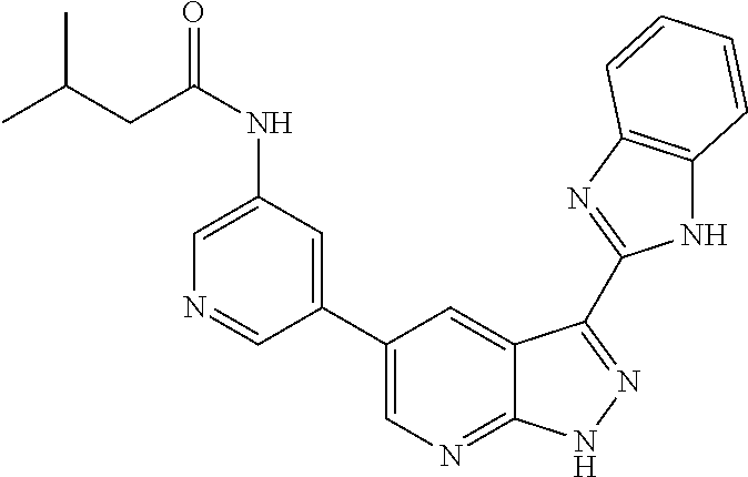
C1(C2=CN=C3C(=C2)C(C2=NC4=C(N2)C=CC=C4)=NN3)=CC(NC(CC(C)C)=O)=CN=C1
